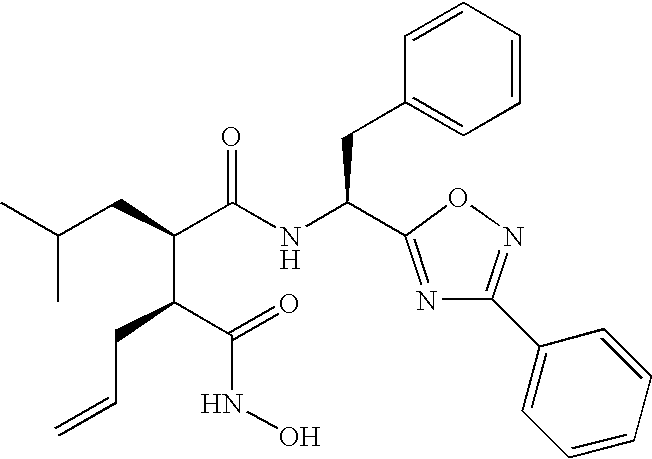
N1=C(C(NC(C(CC(C)C)C(C(=O)NO)CC=C)=O)CC2=CC=CC=C2)ON=C1C1=CC=CC=C1
